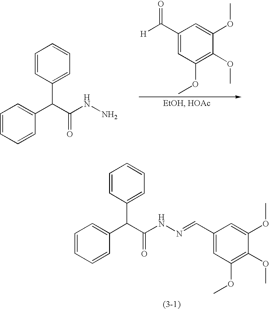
C1(C([H])=O)=CC(OC)=C(OC)C(OC)=C1.C1=CC=CC(C(C(NN)=O)C2=CC=CC=C2)=C1.C1=CC=CC(C(C(NN=CC2=CC(OC)=C(OC)C(OC)=C2)=O)C2=CC=CC=C2)=C1
